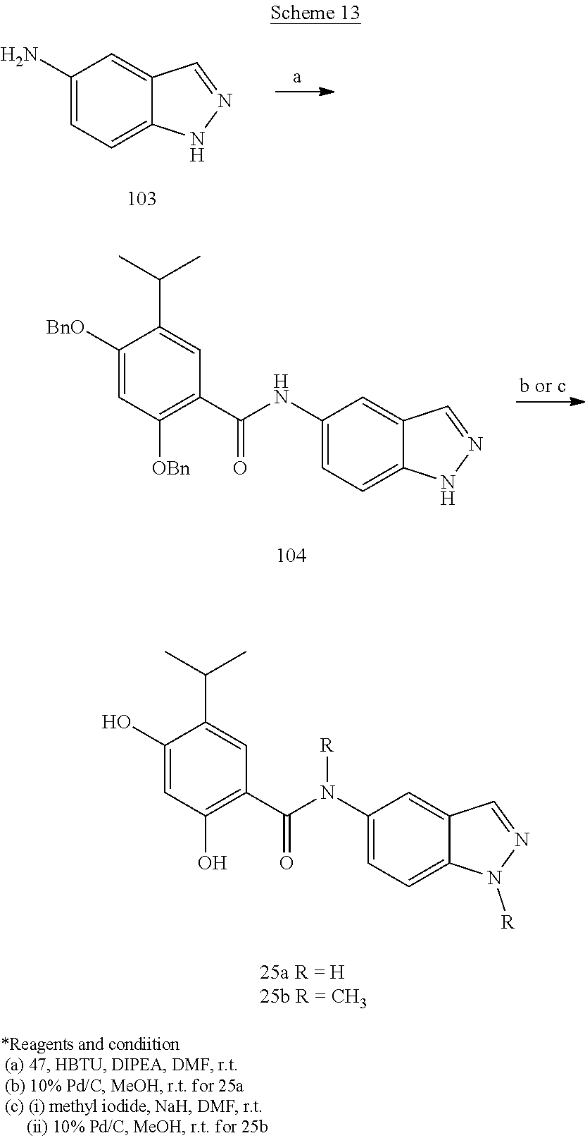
C1([BnO])=CC([OBn])=C(C(NC2=CC=C3C(=C2)C=NN3)=O)C=C1C(C)C.C1=C2C(=CC(N)=C1)C=NN2.C1(O)=CC(O)=C(C(N([R])C2=CC=C3C(=C2)C=NN3[R])=O)C=C1C(C)C
